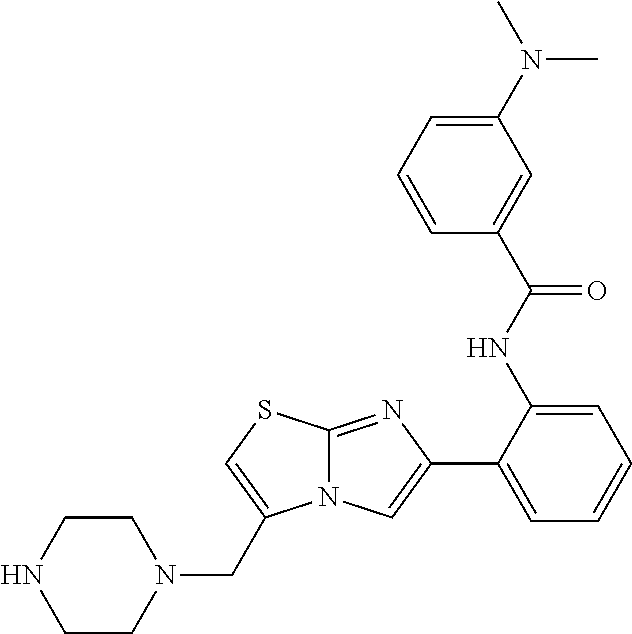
C12=NC(C3=CC=CC=C3NC(C3=CC(N(C)C)=CC=C3)=O)=CN1C(CN1CCNCC1)=CS2
